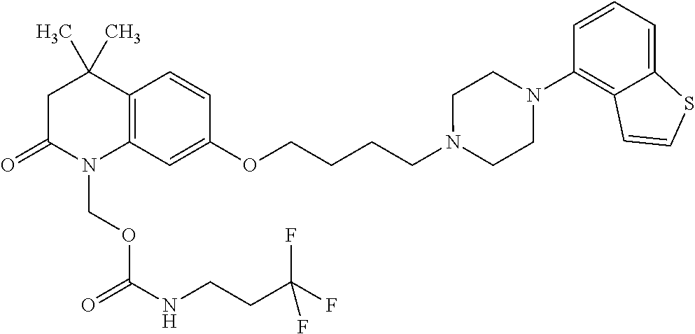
C1C(=O)N(COC(NCCC(F)(F)F)=O)C2=C(C1(C)C)C=CC(OCCCCN1CCN(C3=C4C(=CC=C3)SC=C4)CC1)=C2
